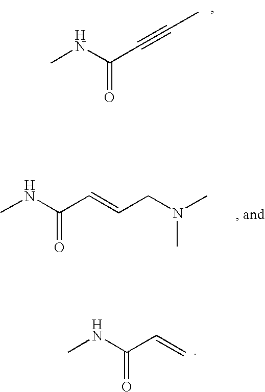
CNC(C#CC)=O.CNC(C=CCN(C)C)=O.CNC(C=C)=O
